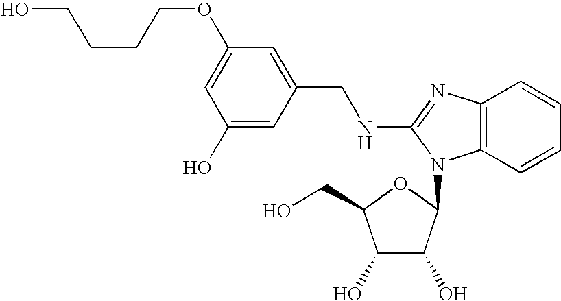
C1=C(OCCCCO)C=C(CNC2=NC3=C(C=CC=C3)N2C2C(O)C(O)C(CO)O2)C=C1O
